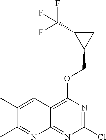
ClC1=NC(OCC2CC2C(F)(F)F)=C2C(=N1)N=C(C)C(C)=C2
